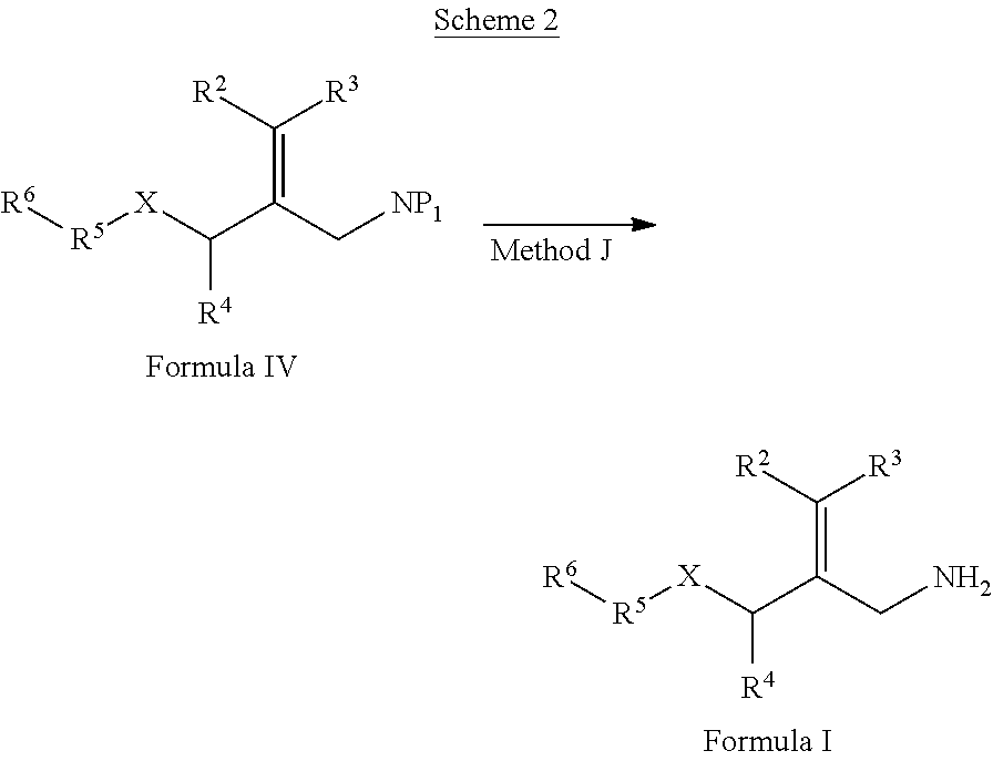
C(C(CN)=C([R2])[R3])([R4])[X][R5][R6].C(C(C[NP1])=C([R2])[R3])([R4])[X][R5][R6]
